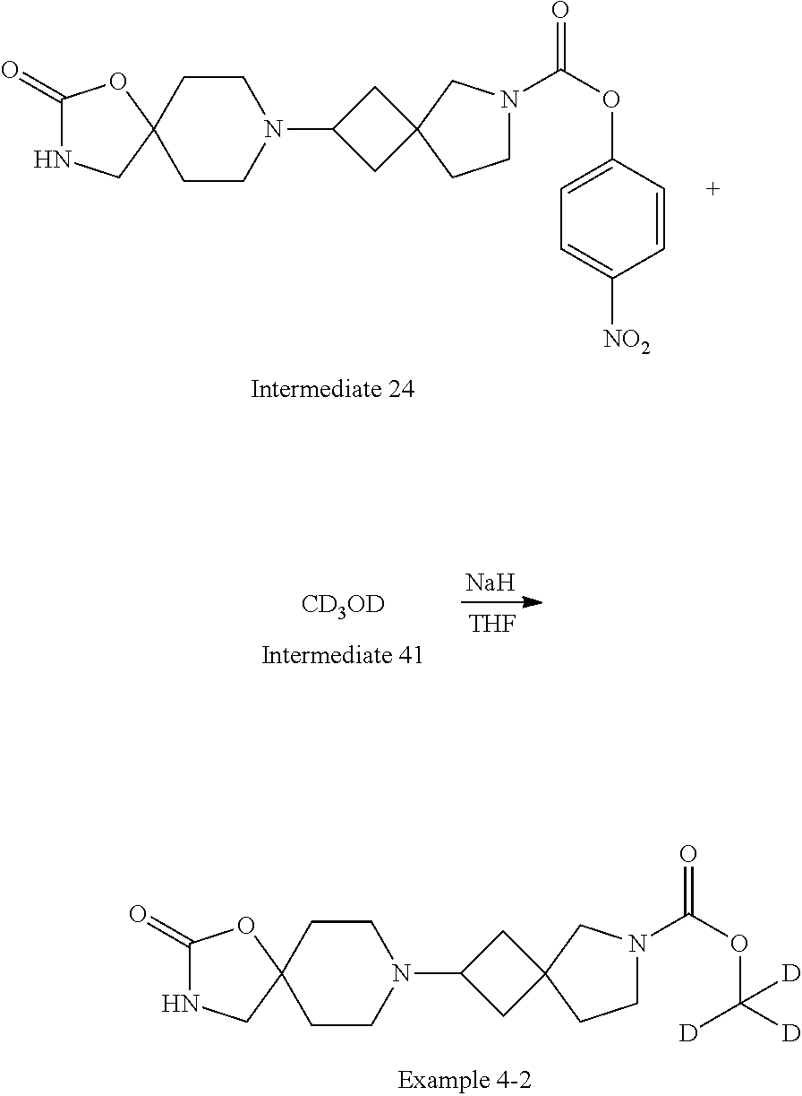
C1N(C(OC2=CC=C([NO2])C=C2)=O)CC2(C1)CC(N1CCC3(CC1)CNC(=O)O3)C2.[CD3OD].[Na].[THF].C1N(C(OC([D])([D])[D])=O)CC2(C1)CC(N1CCC3(CC1)CNC(=O)O3)C2
